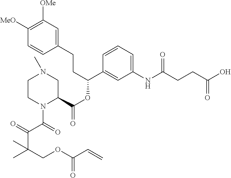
C1(CCC(OC(=O)C2CN(C)CCN2C(=O)C(=O)C(COC(C=C)=O)(C)C)C2=CC(NC(CCC(O)=O)=O)=CC=C2)=CC([OMe])=C([MeO])C=C1
